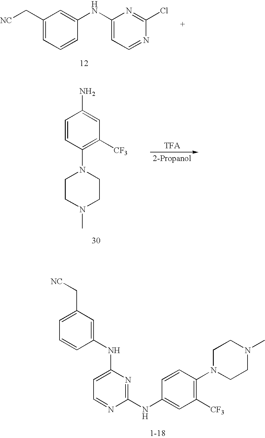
C1(C[NC])=CC=CC(NC2=CC=NC(Cl)=N2)=C1.C1=CC(N2CCN(C)CC2)=C([CF3])C=C1N.C1=C(C[NC])C=C(NC2=CC=NC(NC3=CC([CF3])=C(N4CCN(C)CC4)C=C3)=N2)C=C1
